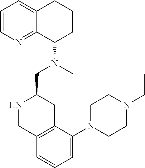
C1=CN=C2C(=C1)CCCC2N(C)CC1NCC2=C(C1)C(N1CCN(CC)CC1)=CC=C2
